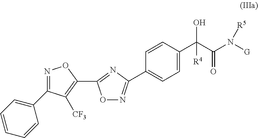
C1=C(C(C(N([G])[R5])=O)(O)[R4])C=CC(C2=NOC(C3=C([CF3])C(C4=CC=CC=C4)=NO3)=N2)=C1
